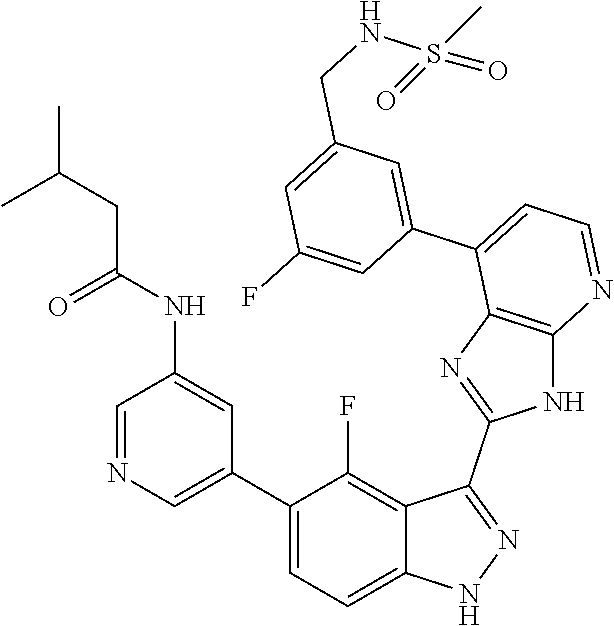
C1=NC=C(C2=CC=C3C(=C2F)C(C2=NC4=C(N2)N=CC=C4C2=CC(CNS(=O)(C)=O)=CC(F)=C2)=NN3)C=C1NC(=O)CC(C)C
